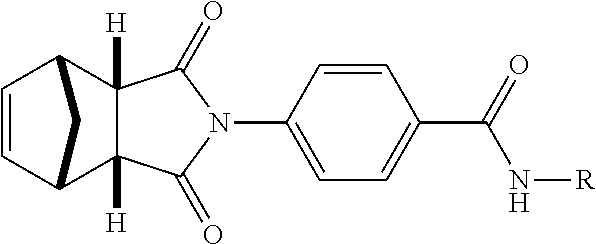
N1(C2=CC=C(C(=O)N[R])C=C2)C(=O)C2([H])C([H])(C1=O)C1C=CC2C1
